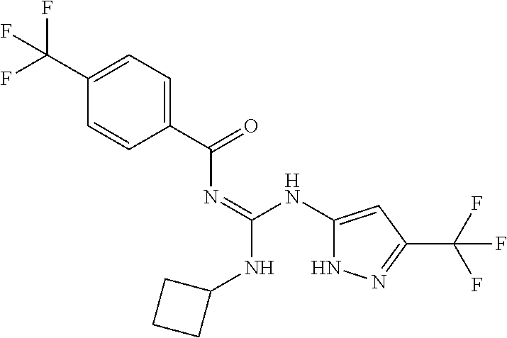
C1=CC(C(N=C(NC2=CC(C(F)(F)F)=NN2)NC2CCC2)=O)=CC=C1C(F)(F)F
